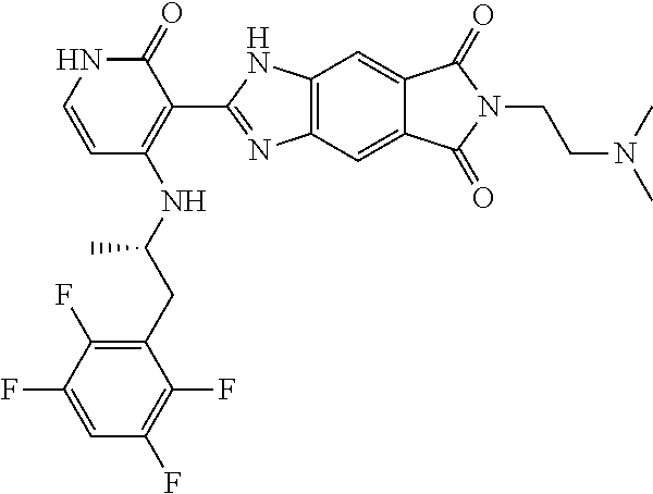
C1=CNC(=O)C(C2=NC3=C(N2)C=C2C(=C3)C(=O)N(CCN(C)C)C2=O)=C1NC(CC1=C(F)C(F)=CC(F)=C1F)C
